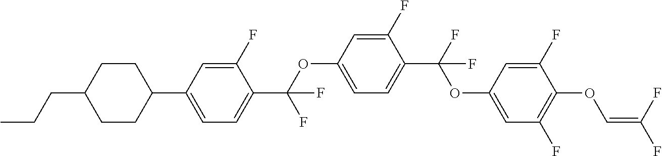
C1CC(C2=CC=C(C(OC3=CC=C(C(F)(OC4=CC(F)=C(OC=C(F)F)C(F)=C4)F)C(F)=C3)(F)F)C(F)=C2)CCC1CCC
